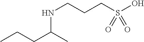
N(CCCS(O)(=O)=O)C(CCC)C
